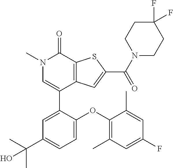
N1(C)C=C(C2=CC(C(C)(C)O)=CC=C2OC2=C(C)C=C(F)C=C2C)C2=C(C1=O)SC(C(N1CCC(F)(F)CC1)=O)=C2
